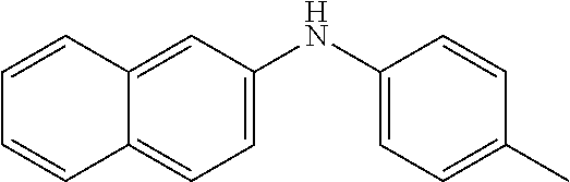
C1=C(NC2=CC=C(C)C=C2)C=C2C(=C1)C=CC=C2
